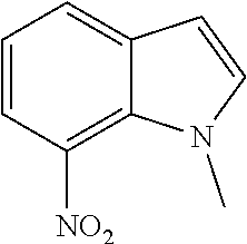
C1=CC([NO2])=C2C(=C1)C=CN2C
